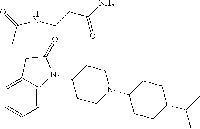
C1(N2C3=CC=CC=C3C(CC(NCCC(=O)N)=O)C2=O)CCN(C2CCC(C(C)C)CC2)CC1
